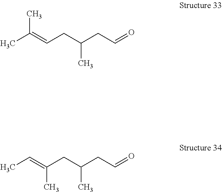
CC=C(CC(CC=O)C)C.CC(=CCC(CC=O)C)C
